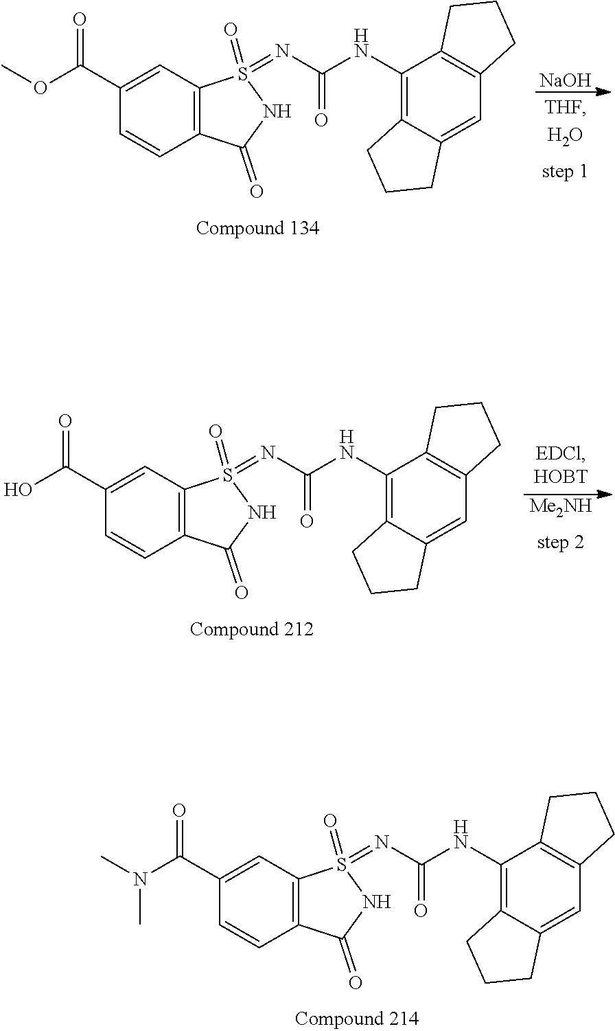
C1=C2C(=C(NC(N=S3(=O)C4=C(C=CC(C(N(C)C)=O)=C4)C(=O)N3)=O)C3=C1CCC3)CCC2.C1=C2C(=C(NC(N=S3(=O)C4=C(C=CC(C(O)=O)=C4)C(=O)N3)=O)C3=C1CCC3)CCC2.[Me2NH].C1=C2C(=C(NC(N=S3(=O)C4=C(C=CC(C(OC)=O)=C4)C(=O)N3)=O)C3=C1CCC3)CCC2.[NaOH]
